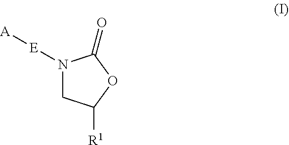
[E](N1CC([R1])OC1=O)[A]
